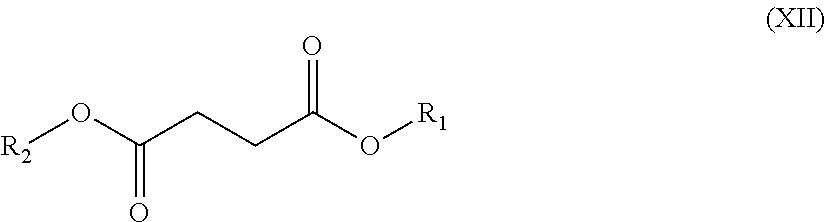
[R2]OC(CCC(O[R1])=O)=O
